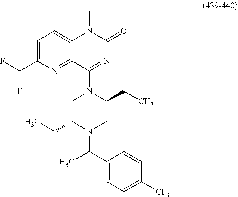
C1=C(C(C)N2C(CC)CN(C3=NC(=O)N(C)C4=CC=C(C(F)F)N=C43)C(CC)C2)C=CC([CF3])=C1
